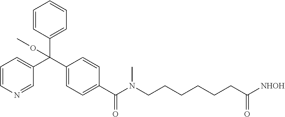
C1=CC=C(C(C2=CC=C(C(N(CCCCCCC([NHOH])=O)C)=O)C=C2)(C2=CC=CC=C2)OC)C=N1
